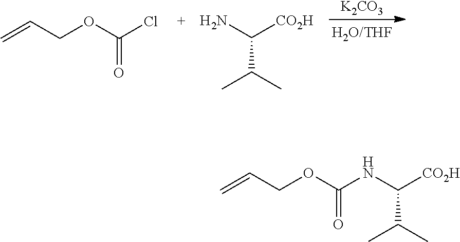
C=CCOC(Cl)=O.NC([CO2H])C(C)C.[K2CO3].C=CCOC(=O)NC([CO2H])C(C)C
